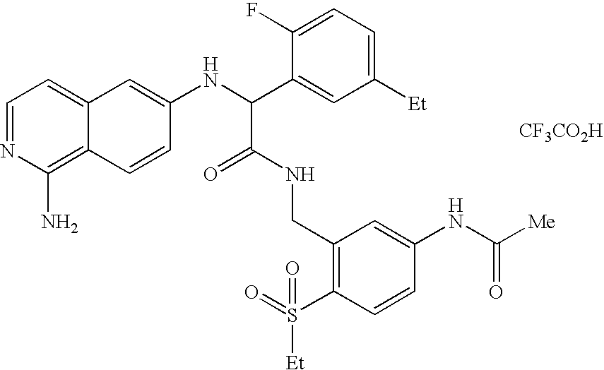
C1=NC(N)=C2C(=C1)C=C(NC(C1=CC([Et])=CC=C1F)C(=O)NCC1=C(S(=O)([Et])=O)C=CC(NC([Me])=O)=C1)C=C2.[CF3CO2H]
